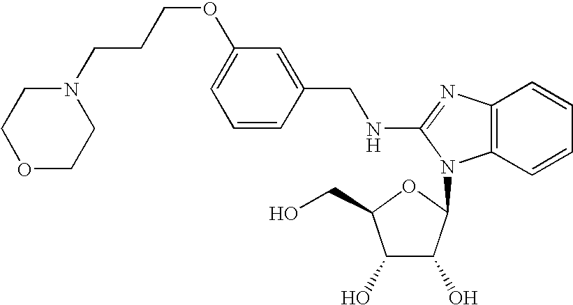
C1=C(OCCCN2CCOCC2)C=C(CNC2=NC3=C(C=CC=C3)N2C2C(O)C(O)C(CO)O2)C=C1
